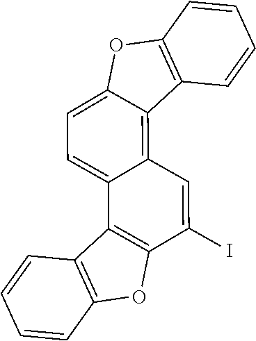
C1=CC=CC2=C1C1=C(C(I)=CC3=C4C(=CC=C13)OC1=C4C=CC=C1)O2
